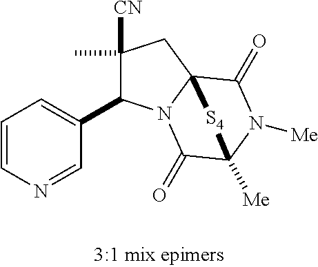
C1(C)([CN])C(C2=CC=CN=C2)N2C3(C1)C(=O)N([Me])C([Me])(C2=O)[S4]3
